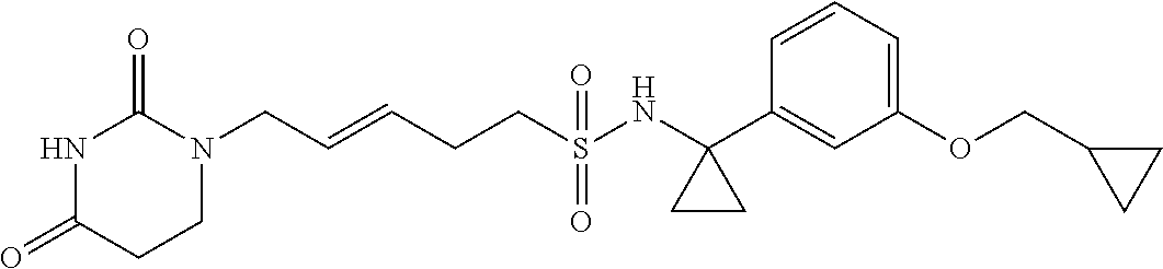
C(=CCCS(NC1(C2=CC(OCC3CC3)=CC=C2)CC1)(=O)=O)CN1C(=O)NC(=O)CC1
